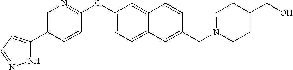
N1C(C2=CN=C(OC3=CC=C4C(=C3)C=CC(CN3CCC(CO)CC3)=C4)C=C2)=CC=N1
